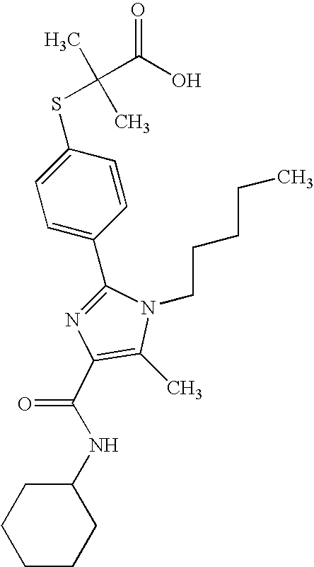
C1(C2=CC=C(SC(C)(C)C(O)=O)C=C2)=NC(C(NC2CCCCC2)=O)=C(C)N1CCCCC
